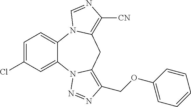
C1=C(Cl)C=C2C(=C1)N1C(=C([CN])N=C1)CC1=C(COC3=CC=CC=C3)N=NN21
